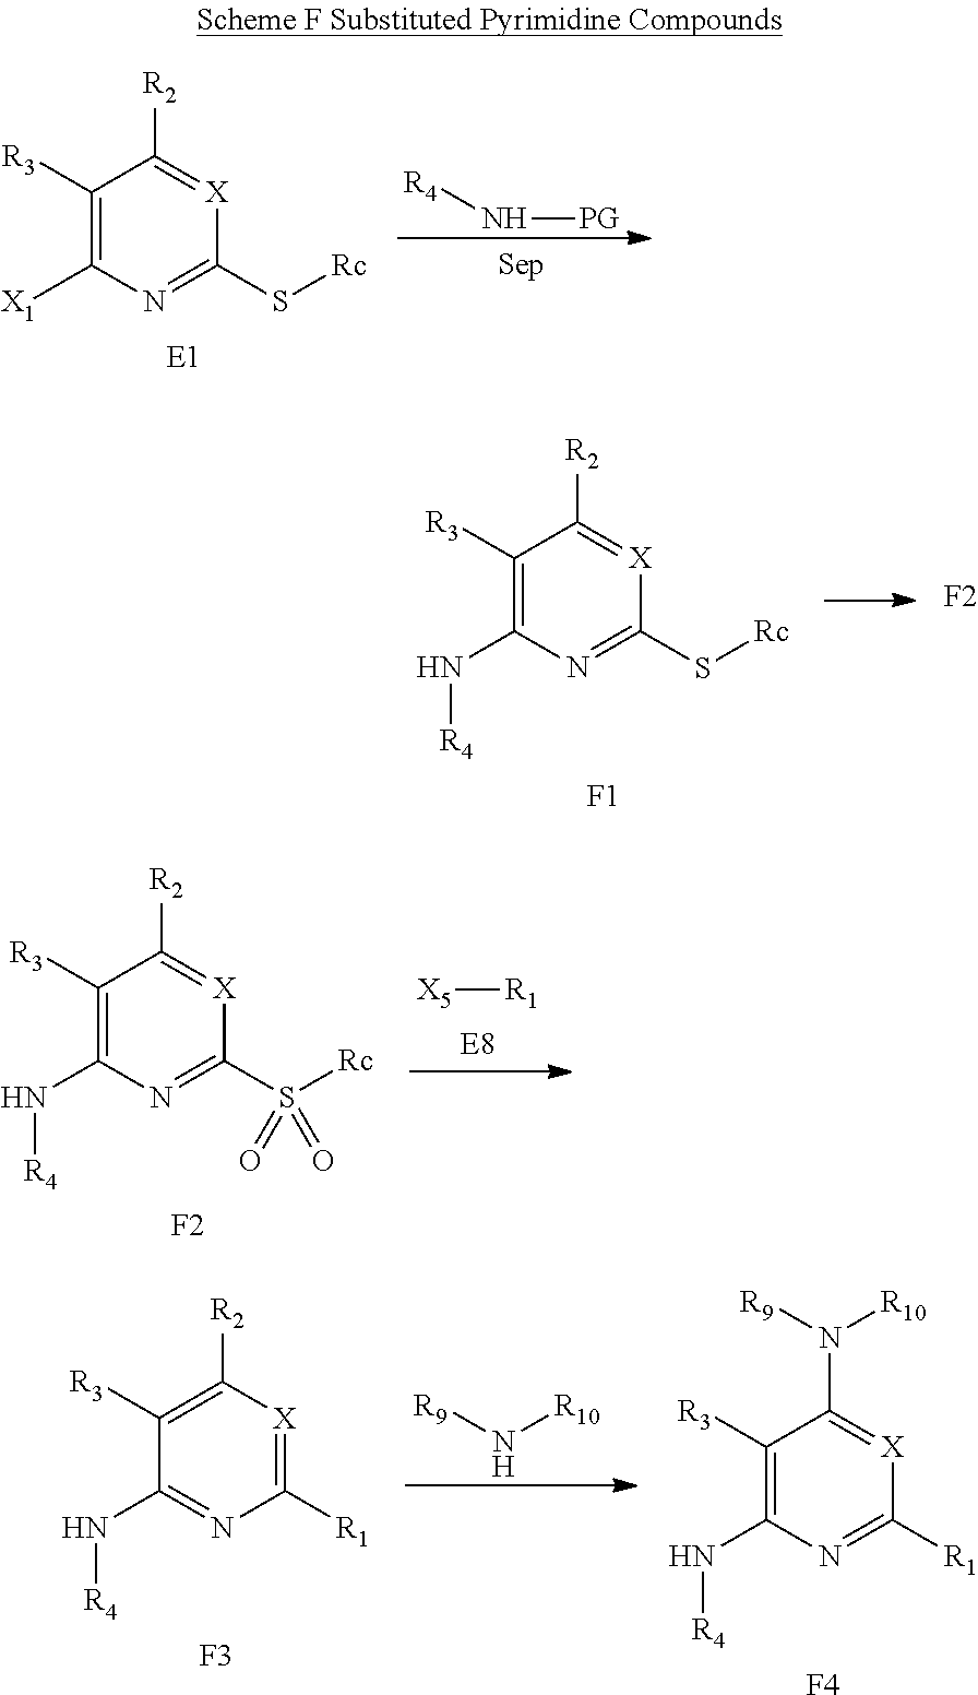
C1(S[Rc])=NC([X1])=C([R3])C([R2])=[X]1.[R4]N[PG].C1(S[Rc])=NC(N[R4])=C([R3])C([R2])=[X]1.[F1].[F2].[X5][R1].C1(S([Rc])(=O)=O)=NC(N[R4])=C([R3])C([R2])=[X]1.[F2].C1([R1])=[X]C([R2])=C([R3])C(N[R4])=N1.[F3].N([R10])[R9].C1([R1])=NC(N[R4])=C([R3])C(N([R9])[R10])=[X]1.[F4]
